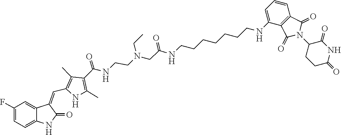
C(N(CCNC(C1=C(C)NC(C=C2C3=CC(F)=CC=C3NC2=O)=C1C)=O)CC)C(=O)NCCCCCCCNC1=CC=CC2=C1C(=O)N(C1CCC(=O)NC1=O)C2=O
